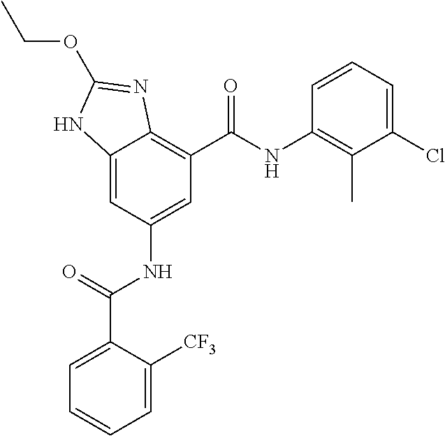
C12=CC(NC(C3=CC=CC=C3[CF3])=O)=CC(C(=O)NC3=C(C)C(Cl)=CC=C3)=C1N=C(OCC)N2
